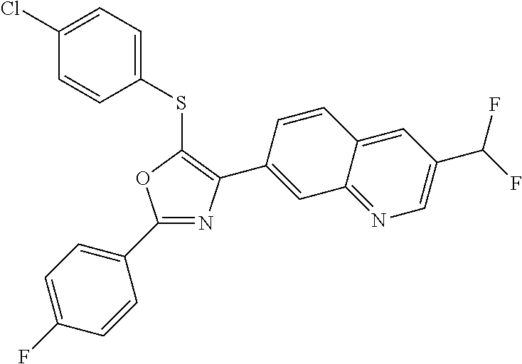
C1=CC(SC2=C(C3=CC4=NC=C(C(F)F)C=C4C=C3)N=C(C3=CC=C(F)C=C3)O2)=CC=C1Cl
